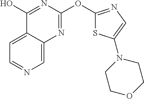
C1=C2C(=CN=C1)N=C(OC1=NC=C(N3CCOCC3)S1)N=C2O
